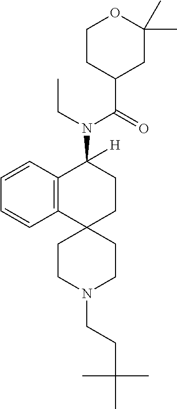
C12=C(C=CC=C1)C(N(C(C1CC(C)(C)OCC1)=O)CC)([H])CCC21CCN(CCC(C)(C)C)CC1
